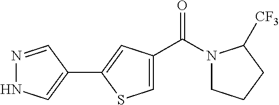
N1=CC(C2=CC(C(N3CCCC3[CF3])=O)=CS2)=CN1
